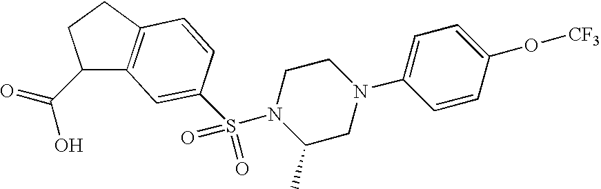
C1(C(=O)O)C2=C(CC1)C=CC(S(N1C(C)CN(C3=CC=C(O[CF3])C=C3)CC1)(=O)=O)=C2
